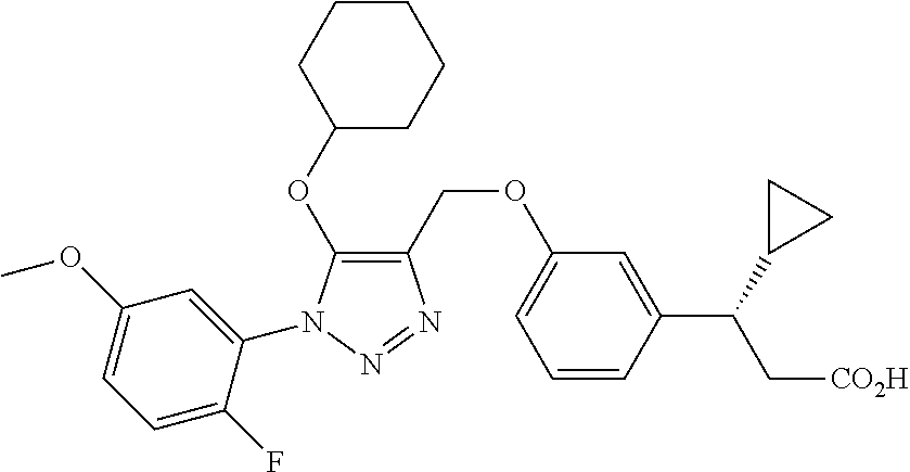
C1(COC2=CC=CC(C(C3CC3)C[CO2H])=C2)=C(OC2CCCCC2)N(C2=CC(OC)=CC=C2F)N=N1
